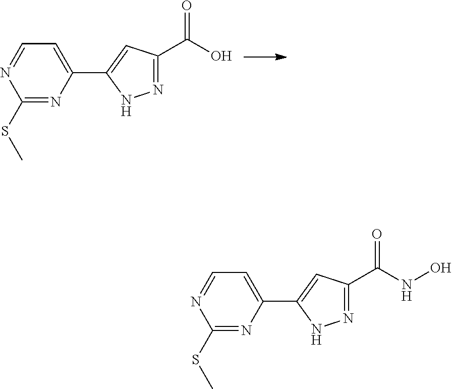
C1(SC)=NC(C2=CC(C(O)=O)=NN2)=CC=N1.C1(SC)=NC(C2=CC(C(NO)=O)=NN2)=CC=N1
